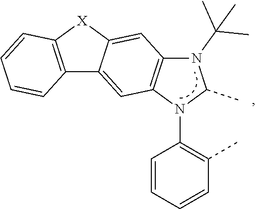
N1(C(C)(C)C)C2=C(N(C3=C(C)C=CC=C3)C1C)C=C1C(=C2)[X]C2=C1C=CC=C2
